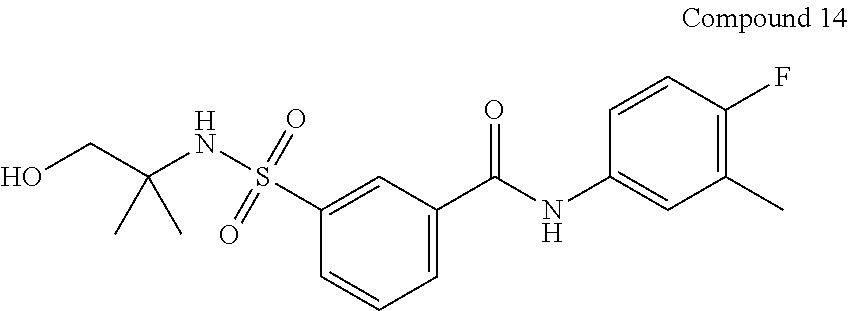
C1=C(C(NC2=CC(C)=C(F)C=C2)=O)C=C(S(NC(CO)(C)C)(=O)=O)C=C1
